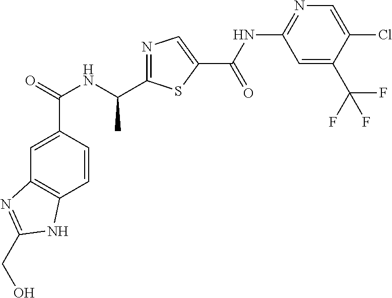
C1=CC(C(=O)NC(C)C2=NC=C(C(NC3=NC=C(Cl)C(C(F)(F)F)=C3)=O)S2)=CC2=C1NC(CO)=N2
